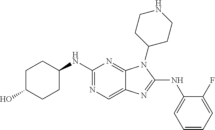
N1=C(NC2CCC(O)CC2)N=C2C(=C1)N=C(NC1=CC=CC=C1F)N2C1CCNCC1
